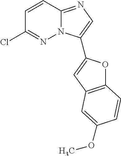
C1(Cl)=NN2C(=NC=C2C2=CC3=C(O2)C=CC(OC)=C3)C=C1
